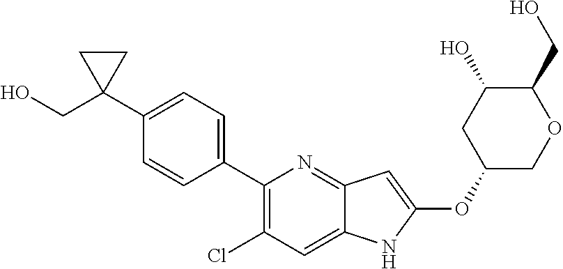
C1(C2=CC=C(C3(CO)CC3)C=C2)=C(Cl)C=C2C(=N1)C=C(OC1COC(CO)C(O)C1)N2
